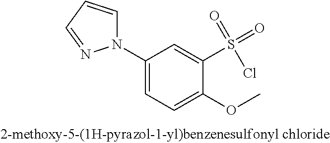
C1(N2C=CC=N2)=CC=C(OC)C(S(=O)(=O)Cl)=C1
